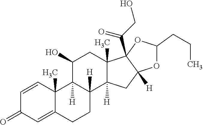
C1(O)C2([H])C([H])(C3([H])C(C)(C1)C1(C(CO)=O)C([H])(C3)OC(CCC)O1)CCC1=CC(=O)C=CC21C
